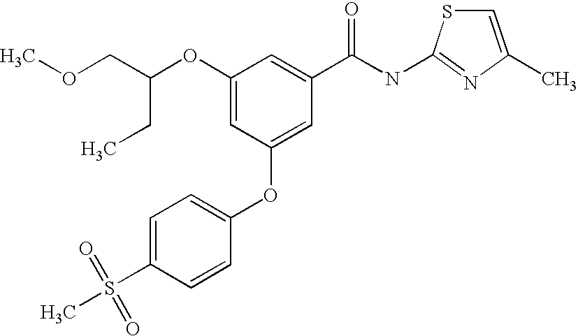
C(C(OC1=CC(OC2=CC=C(S(C)(=O)=O)C=C2)=CC(C(NC2=NC(C)=CS2)=O)=C1)COC)C
